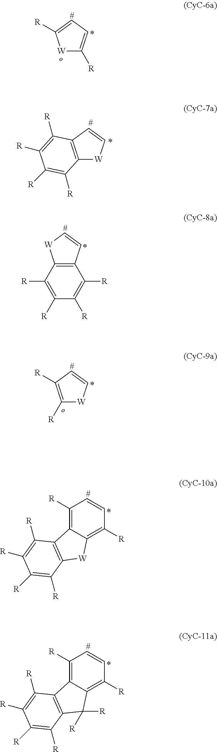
[W]1C([R])=CC=C1[R].C1([R])=C([R])C=C[W]1.C12=C(C=C[W]1)C([R])=C([R])C([R])=C2[R].C12=C(C([R])=C([R])C([R])=C1[R])[W]C=C2.C1([R])=C2C(=C([R])C=C1)[W]C1=C2C([R])=C([R])C([R])=C1[R].C1([R])=C2C(=C([R])C=C1)C([R])([R])C1=C2C([R])=C([R])C([R])=C1[R]
